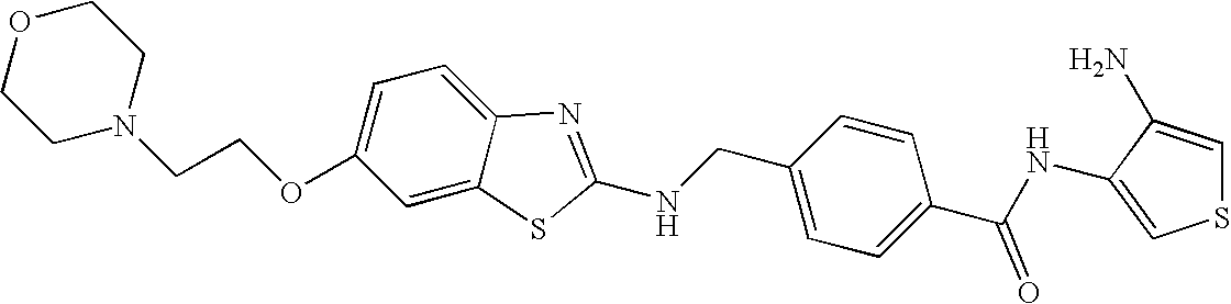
C1CN(CCOC2=CC=C3C(=C2)SC(NCC2=CC=C(C(NC4=CSC=C4N)=O)C=C2)=N3)CCO1
